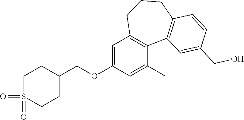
C1=C(OCC2CCS(=O)(=O)CC2)C=C(C)C2=C1CCCC1=C2C=C(CO)C=C1
